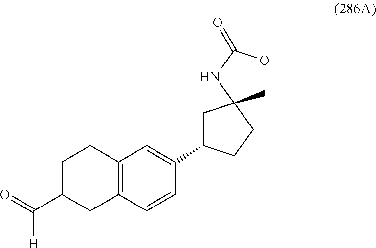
C12=C(C=CC(C3CC4(CC3)COC(=O)N4)=C1)CC(C([H])=O)CC2
